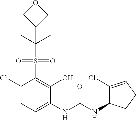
C1(Cl)=CC=C(NC(NC2C(Cl)=CCC2)=O)C(O)=C1S(=O)(=O)C(C)(C)C1COC1
